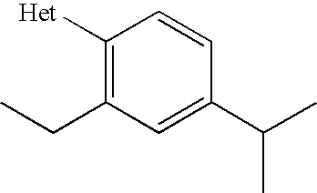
C1([Het])=C(CC)C=C(C(C)C)C=C1
